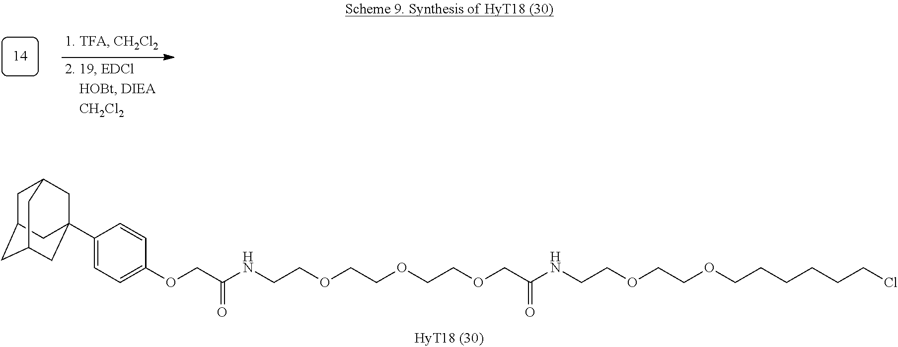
C1C2CC3CC(C4=CC=C(OCC(NCCOCCOCCOCC(NCCOCCOCCCCCCCl)=O)=O)C=C4)(CC1C3)C2
